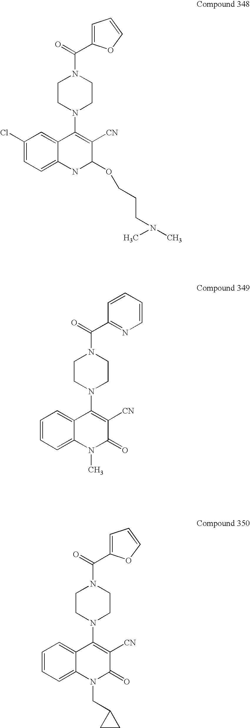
C1(Cl)=CC=C2C(=C1)C(N1CCN(C(=O)C3=CC=CO3)CC1)=C([CN])C(OCCCN(C)C)N2.C1=CC=C2C(=C1)C(N1CCN(C(=O)C3=NC=CC=C3)CC1)=C([CN])C(=O)N2C.C1=CC=C2C(=C1)C(N1CCN(C(=O)C3=CC=CO3)CC1)=C([CN])C(=O)N2CC1CC1
